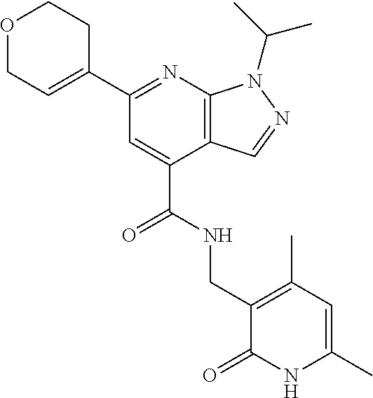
C1(C2=NC3=C(C(C(NCC4=C(C)C=C(C)NC4=O)=O)=C2)C=NN3C(C)C)=CCOCC1
